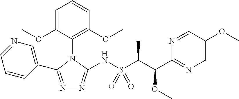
N1=C(C2=CN=CC=C2)N(C2=C(OC)C=CC=C2OC)C(NS(C(C(C2=NC=C(OC)C=N2)OC)C)(=O)=O)=N1
